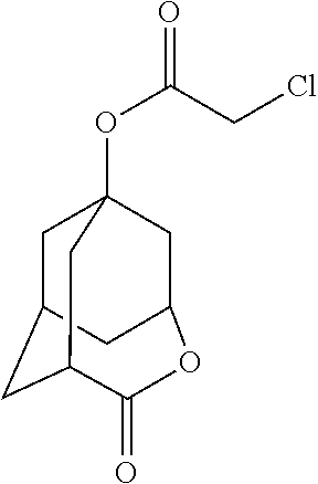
C1C2CC3C(=O)OC(CC1(OC(CCl)=O)C3)C2
